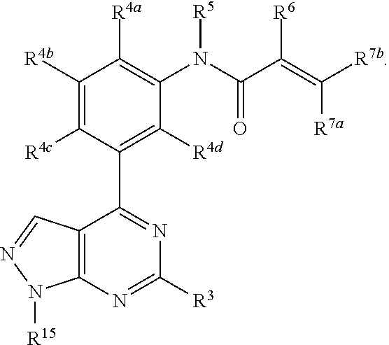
C1([R4b])=C([R4c])C(C2=NC([R3])=NC3=C2C=NN3[R15])=C([R4d])C(N(C(=O)C([R6])=C([R7a])[R7b])[R5])=C1[R4a]
